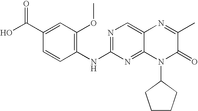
C1(C(O)=O)=CC(OC)=C(NC2=NC=C3C(=N2)N(C2CCCC2)C(=O)C(C)=N3)C=C1
